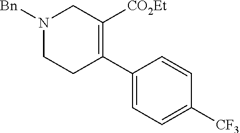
C1(C2=C([CO2Et])CN([Bn])CC2)=CC=C([CF3])C=C1
